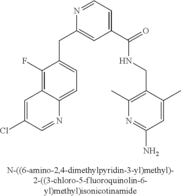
C1(C(NCC2=C(C)N=C(N)C=C2C)=O)=CC=NC(CC2=CC=C3C(=C2F)C=C(Cl)C=N3)=C1
